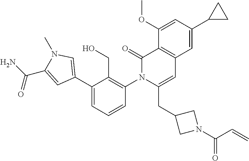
C1(C2=CN(C)C(C(N)=O)=C2)=CC=CC(N2C(CC3CN(C(C=C)=O)C3)=CC3=C(C2=O)C(OC)=CC(C2CC2)=C3)=C1CO
